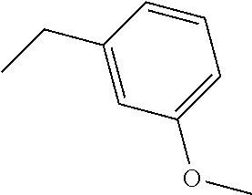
C1(CC)=CC(OC)=CC=C1
